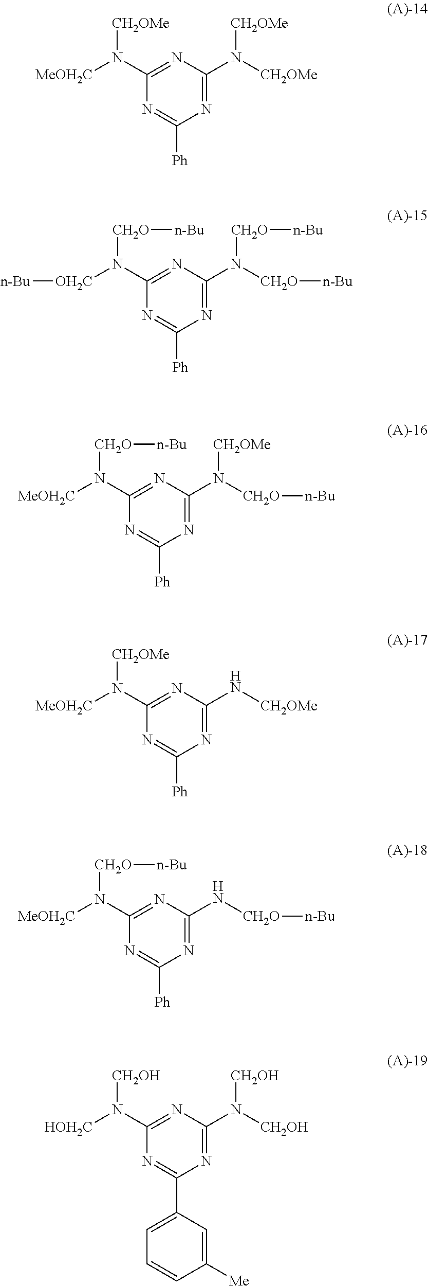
C1(N([MeOH2C])[CH2OMe])=NC(N([CH2OMe])[CH2OMe])=NC([Ph])=N1.C1(N([OH2C][n-Bu])[CH2O][n-Bu])=NC(N([CH2O][n-Bu])[CH2O][n-Bu])=NC([Ph])=N1.C1(N([MeOH2C])[CH2O][n-Bu])=NC(N([CH2O][n-Bu])[CH2OMe])=NC([Ph])=N1.C1(N([MeOH2C])[CH2OMe])=NC(N[CH2OMe])=NC([Ph])=N1.C1(N([MeOH2C])[CH2O][n-Bu])=NC(N[CH2O][n-Bu])=NC([Ph])=N1.C1(N([HOH2C])[CH2OH])=NC(N([CH2OH])[CH2OH])=NC(C2=CC=CC([Me])=C2)=N1
